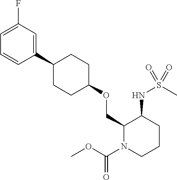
C1(OCC2N(C(=O)OC)CCCC2NS(=O)(C)=O)CCC(C2=CC(F)=CC=C2)CC1
